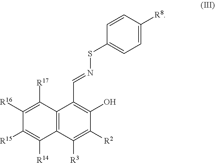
C12=C(C(C=NSC3=CC=C([R8])C=C3)=C(O)C([R2])=C1[R3])C([R17])=C([R16])C([R15])=C2[R14]
